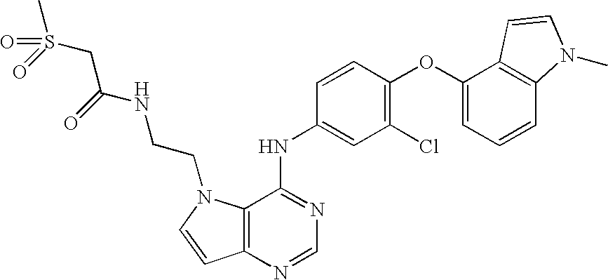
C12=C(N=CN=C1NC1=CC(Cl)=C(OC3=CC=CC4=C3C=CN4C)C=C1)C=CN2CCNC(CS(=O)(C)=O)=O
